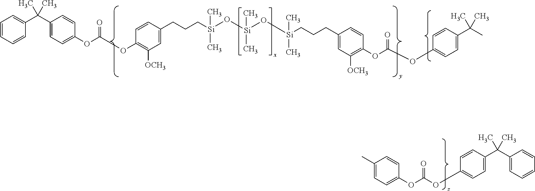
C1=CC=CC(C(C2=CC=C(OC(=O)OC3=C([OCH3])C=C(CCC[Si](C)(O[Si](C)(O[Si](C)(CCCC4=CC([OCH3])=C(OC(OC5=CC=C(C(C)(C)C)C=C5)=O)C=C4)C)C)C)C=C3)C=C2)(C)C)=C1.C1(OC(OC2=CC=C(C)C=C2)=O)=CC=C(C(C2=CC=CC=C2)(C)C)C=C1
